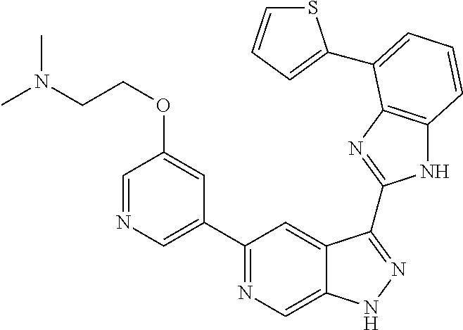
C1(C2=NC=C3C(=C2)C(C2=NC4=C(N2)C=CC=C4C2=CC=CS2)=NN3)=CN=CC(OCCN(C)C)=C1
